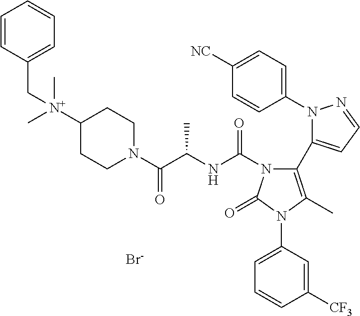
C1(N2N=CC=C2C2=C(C)N(C3=CC=CC([CF3])=C3)C(=O)N2C(NC(C)C(N2CCC([N+](C)(C)CC3=CC=CC=C3)CC2)=O)=O)=CC=C([NC])C=C1.[Br-]
